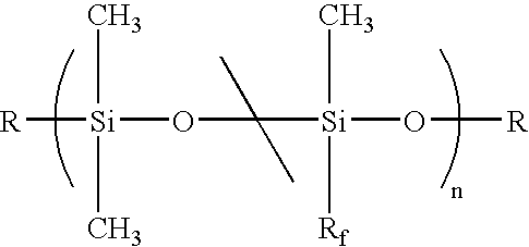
[Si]([R])(OC(C)(C)[Si](O[R])(C)[Rf])(C)C
